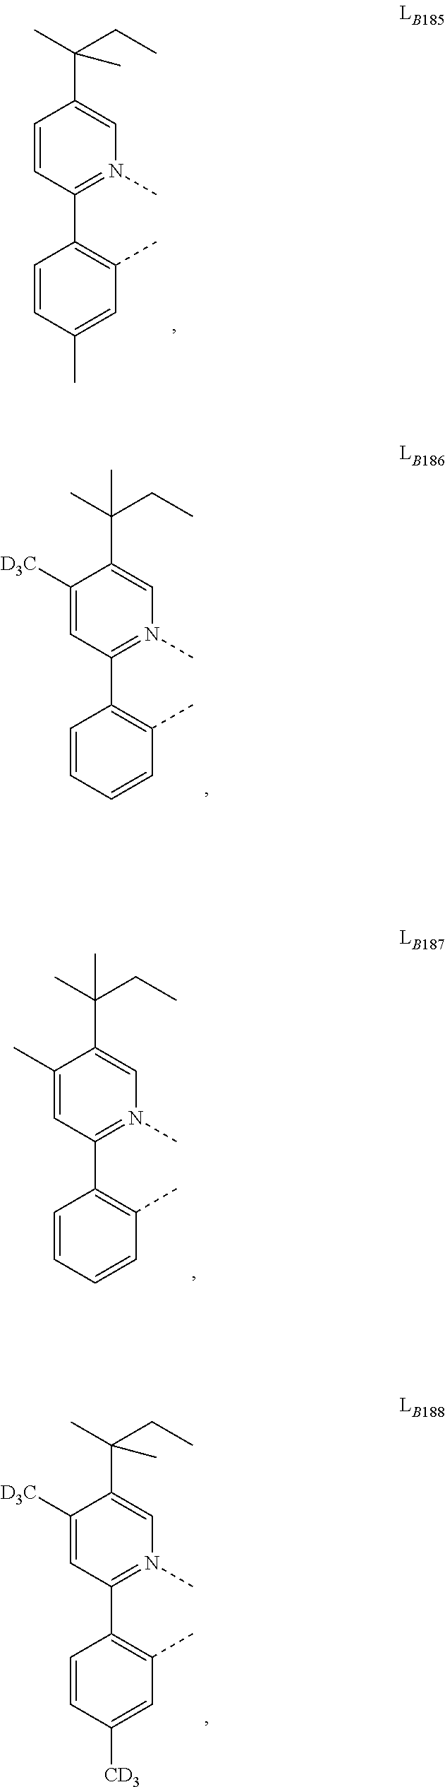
C1(C)=CC(C2=C(C)C=CC=C2)=N(C)C=C1C(C)(CC)C.C1([D3C])=CC(C2=C(C)C=C([CD3])C=C2)=N(C)C=C1C(C)(CC)C.C1=CC(C2=C(C)C=C(C)C=C2)=N(C)C=C1C(C)(CC)C.C1([D3C])=CC(C2=C(C)C=CC=C2)=N(C)C=C1C(C)(CC)C
